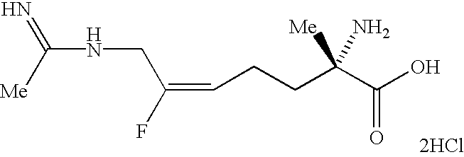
C(NCC(F)=CCCC(C(O)=O)([Me])N)([Me])=N.[2HCl]
